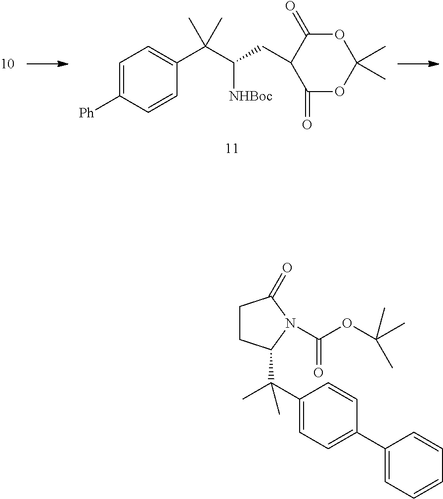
C1=C([Ph])C=CC(C(C(CC2C(=O)OC(C)(C)OC2=O)[NHBoc])(C)C)=C1.C1CC(C(C)(C2=CC=C(C3=CC=CC=C3)C=C2)C)N(C(=O)OC(C)(C)C)C1=O
